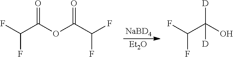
C(C(OC(C(F)F)=O)=O)(F)F.[NaBD4].[Et2O].C(C(O)([D])[D])(F)F
